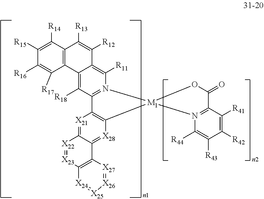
[X21]1=C2C(=[X28]C3=C1C1=N(C([R11])=C4C(=C1[R18])C1=C(C([R13])=C4[R12])C([R14])=C([R15])C([R16])=C1[R17])[M1]31N3=C(C([R41])=C([R42])C([R43])=C3[R44])C(=O)O1)C1=C([X23]=[X22]2)[X24]=[X25][X26]=[X27]1
